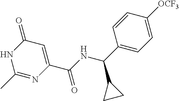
C1(C)=NC(C(NC(C2=CC=C([OCF3])C=C2)C2CC2)=O)=CC(=O)N1
